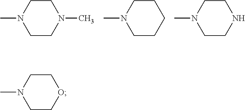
C1CN(C)CCN1C.C1CN(C)CCC1.C1CN(C)CCN1.C1CN(C)CCO1
